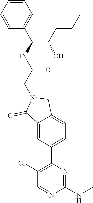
C1(Cl)=C(C2=CC=C3C(=C2)C(=O)N(CC(=O)NC(C(CCC)O)C2=CC=CC=C2)C3)N=C(NC)N=C1
